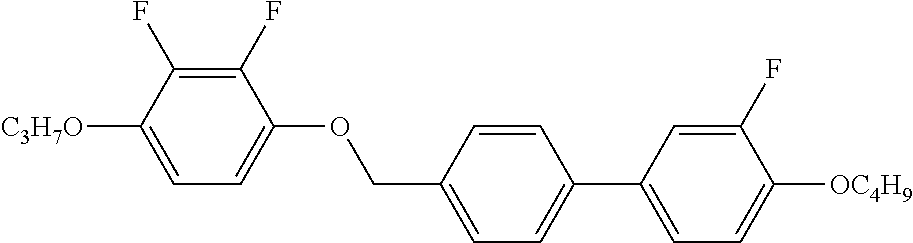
C1(F)=C(F)C([C3H7O])=CC=C1OCC1=CC=C(C2=CC=C([OC4H9])C(F)=C2)C=C1
